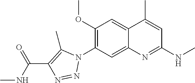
C12=CC(N3C(C)=C(C(NC)=O)N=N3)=C(OC)C=C1C(C)=CC(NC)=N2
